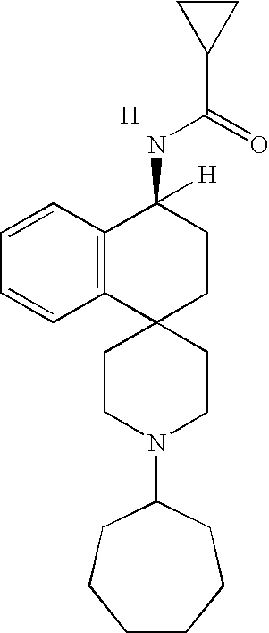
[H].C12=C(C=CC=C1)C(NC(C1CC1)=O)([H])CCC21CCN(C2CCCCCC2)CC1
